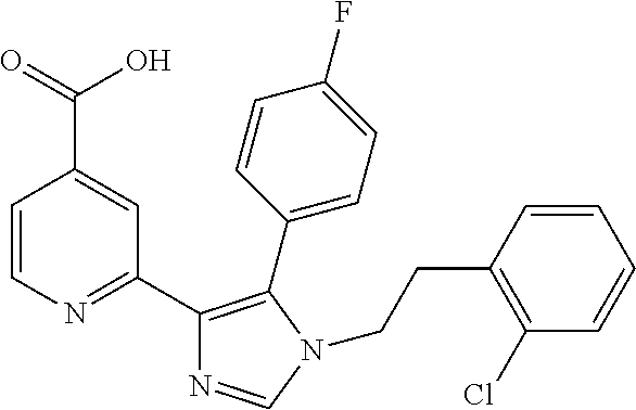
C1=CN=C(C2=C(C3=CC=C(F)C=C3)N(CCC3=C(Cl)C=CC=C3)C=N2)C=C1C(O)=O
